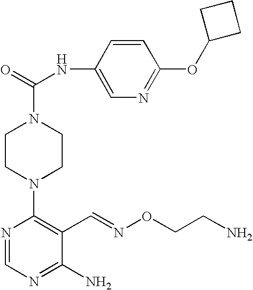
C1(N2CCN(C(=O)NC3=CN=C(OC4CCC4)C=C3)CC2)=C(C=NOCCN)C(N)=NC=N1
